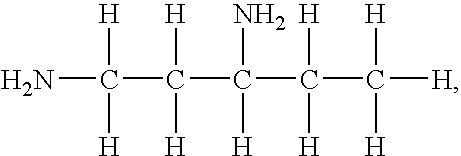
NC([H])([H])C(C(C(C([H])([H])[H])([H])[H])(N)[H])([H])[H]
